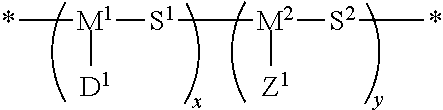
*[M1]([D1])[S1][M2]([Z1])[S2]*
